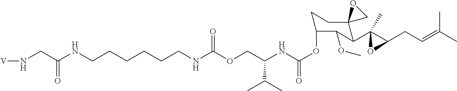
O(CC(NC(OC1CCC2(C(C3(C)C(CC=C(C)C)O3)C1OC)CO2)=O)C(C)C)C(NCCCCCCNC(CN[V])=O)=O
